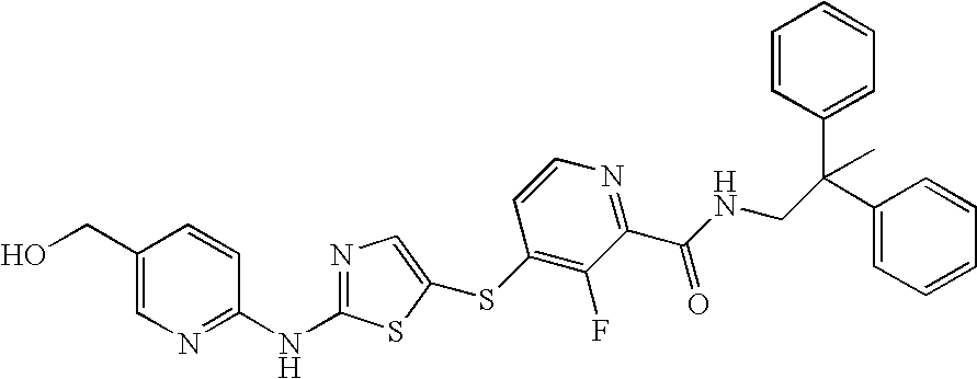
C1(CO)=CN=C(NC2=NC=C(SC3=C(F)C(C(NCC(C4=CC=CC=C4)(C4=CC=CC=C4)C)=O)=NC=C3)S2)C=C1
